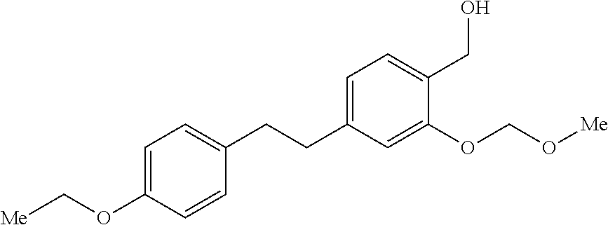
C1=C(CCC2=CC=C(OC[Me])C=C2)C=C(OCO[Me])C(CO)=C1
